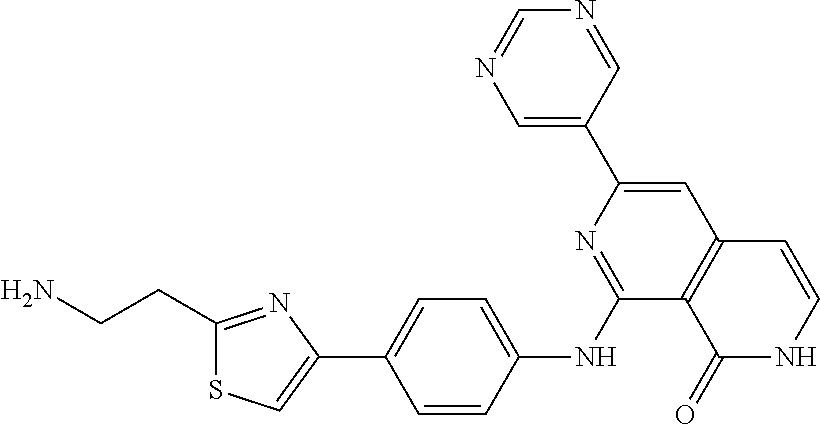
C1(C2=CC3=C(C(NC4=CC=C(C5=CSC(CCN)=N5)C=C4)=N2)C(=O)NC=C3)=CN=CN=C1
